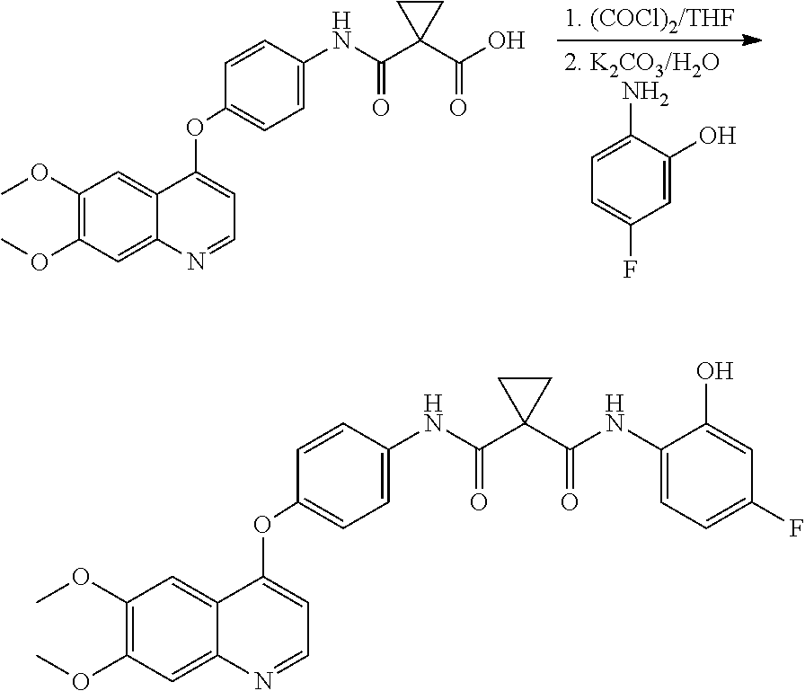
C1(OC)=C(OC)C=C2C(=C1)C(OC1=CC=C(NC(C3(C(O)=O)CC3)=O)C=C1)=CC=N2.C1=C(O)C(N)=CC=C1F.C1(OC)=C(OC)C=C2C(=C1)C(OC1=CC=C(NC(C3(C(NC4=CC=C(F)C=C4O)=O)CC3)=O)C=C1)=CC=N2
